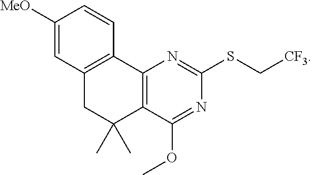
C12=C(C=CC([MeO])=C1)C1=C(C(C)(C)C2)C(OC)=NC(SC[CF3])=N1
